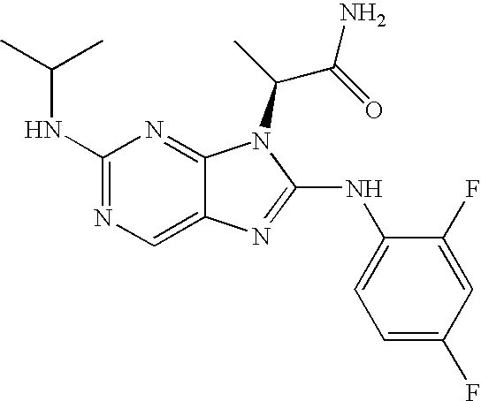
N1=C(NC(C)C)N=C2C(=C1)N=C(NC1=CC=C(F)C=C1F)N2C(C(N)=O)C
